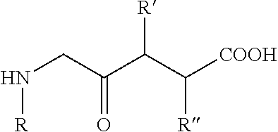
N(CC(C(C([COOH])[R])[R])=O)[R]
